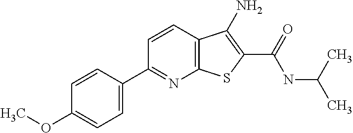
C12=C(C=CC(C3=CC=C(OC)C=C3)=N1)C(N)=C(C(NC(C)C)=O)S2
